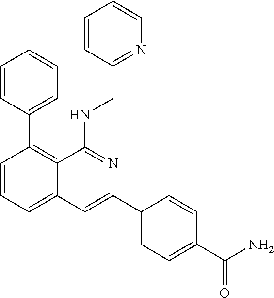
C1=CC(C2=C3C(=CC=C2)C=C(C2=CC=C(C(N)=O)C=C2)N=C3NCC2=NC=CC=C2)=CC=C1
